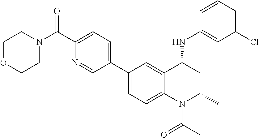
C1(C2=CC=C3C(=C2)C(NC2=CC(Cl)=CC=C2)CC(C)N3C(C)=O)=CC=C(C(N2CCOCC2)=O)N=C1
